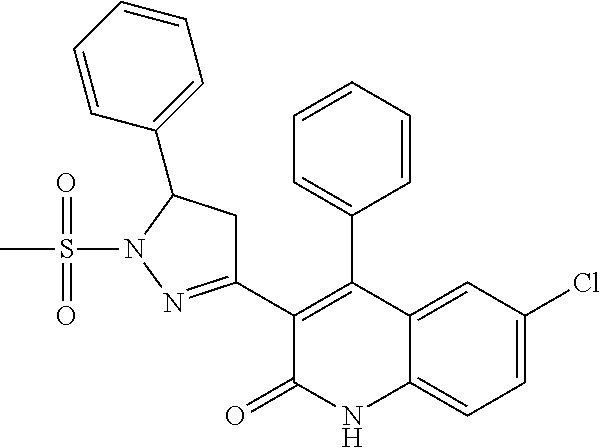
C1(C2=NN(S(C)(=O)=O)C(C3=CC=CC=C3)C2)=C(C2=CC=CC=C2)C2=CC(Cl)=CC=C2NC1=O
